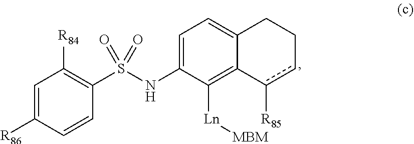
C1=C([R86])C=CC(S(NC2=CC=C3C(=C2[Ln][MBM])c([R85])cCC3)(=O)=O)=C1[R84]
